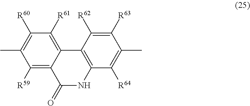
C1([R59])=C2C(=C([R61])C([R60])=C1C)C1=C(NC2=O)C([R64])=C(C)C([R63])=C1[R62]
